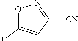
O1C(*)=CC([CN])=N1
